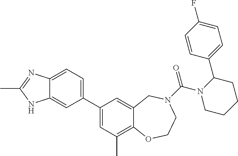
C12=CC=C(C3=CC(C)=C4C(=C3)CN(C(=O)N3CCCCC3C3=CC=C(F)C=C3)CCO4)C=C1NC(C)=N2
